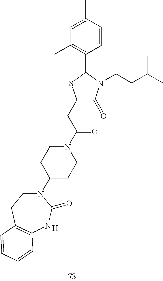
C1(CC(N2CCC(N3CCC4=C(NC3=O)C=CC=C4)CC2)=O)C(=O)N(CCC(C)C)C(C2=C(C)C=C(C)C=C2)S1.[H]
